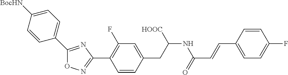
C1(C2=C(F)C=C(CC(NC(=O)C=CC3=CC=C(F)C=C3)[HOOC])C=C2)=NOC(C2=CC=C([BocHN])C=C2)=N1
